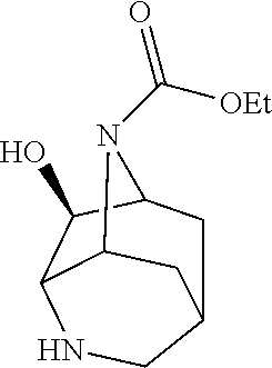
C12CC3C(O)C(C(C1)N3C([OEt])=O)NC2
